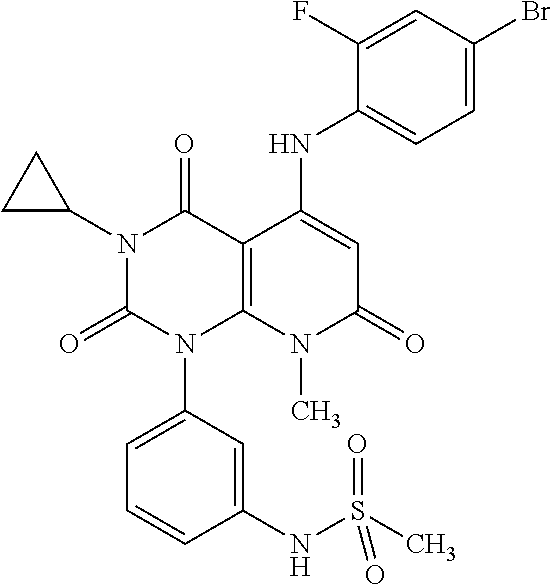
N1(C2CC2)C(=O)N(C2=CC=CC(NS(C)(=O)=O)=C2)C2=C(C1=O)C(NC1=CC=C(Br)C=C1F)=CC(=O)N2C
